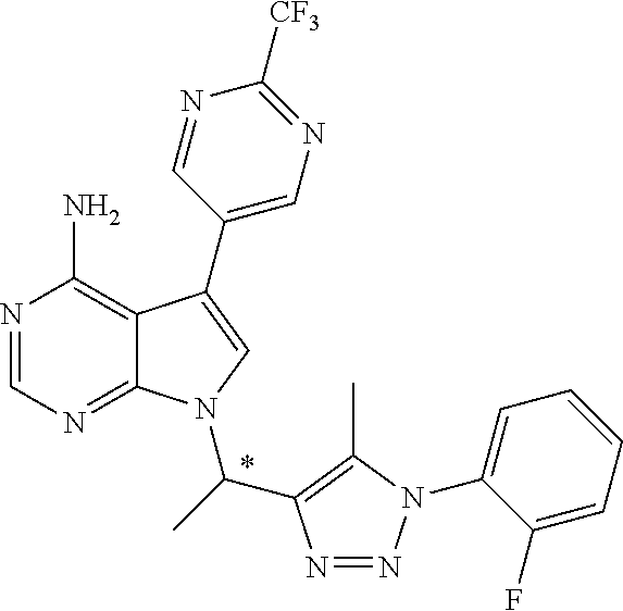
N1=CN=C2C(=C1N)C(C1=CN=C([CF3])N=C1)=CN2C(C)C1=C(C)N(C2=CC=CC=C2F)N=N1
